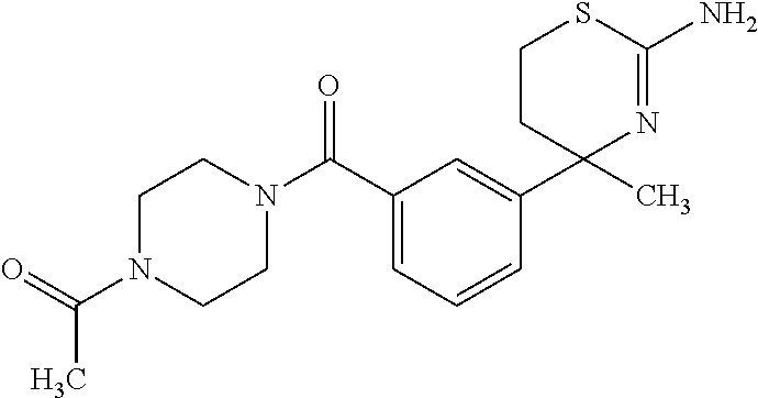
C1(C(N2CCN(C(=O)C)CC2)=O)=CC=CC(C2(C)N=C(N)SCC2)=C1
